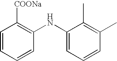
C1=CC=CC(NC2=CC=CC(C)=C2C)=C1[COONa]
